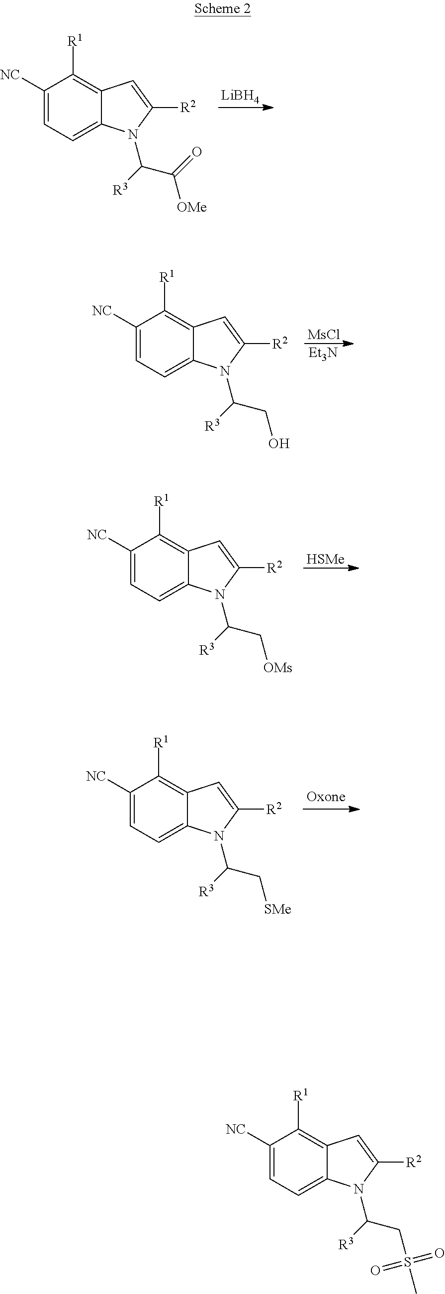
C1([NC])=CC=C2C(=C1[R1])C=C([R2])N2C(C(=O)[OMe])[R3].[LiBH4].C1([NC])=CC=C2C(=C1[R1])C=C([R2])N2C(CO)[R3].[MsCl].[Et3N].C1([NC])=CC=C2C(=C1[R1])C=C([R2])N2C(C[OMs])[R3].[HSMe].C1([NC])=CC=C2C(=C1[R1])C=C([R2])N2C(C[SMe])[R3].C1([NC])=CC=C2C(=C1[R1])C=C([R2])N2C(CS(C)(=O)=O)[R3]
